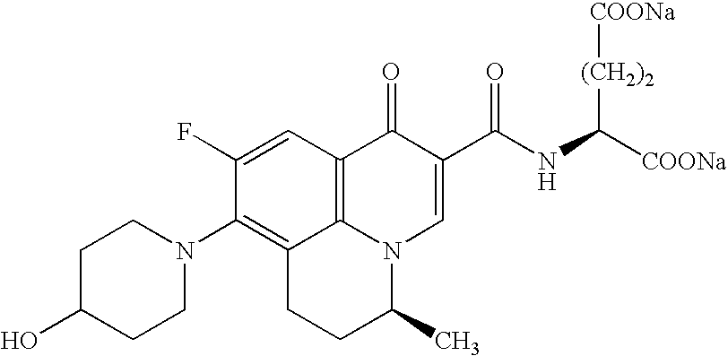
C1C(O)CCN(C2=C3C4=C(C=C2F)C(=O)C(C(NC([COONa])[(CH2)2][COONa])=O)=CN4C(C)CC3)C1
